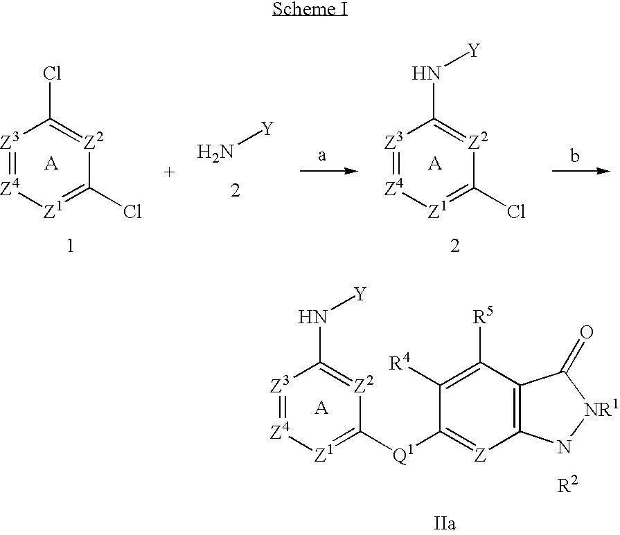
[Z3]1=[Z4][Z1]=C([Q1]C2=[Z]C3=C(C([R5])=C2[R4])C(=O)[NR1]N3)[Z2]=C1N[Y].[Z3]1=[Z4][Z1]=C(Cl)[Z2]=C1Cl.N[Y].[Z3]1=[Z4][Z1]=C(Cl)[Z2]=C1N[Y]
